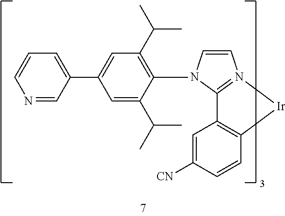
C1=CN(C2=C(C(C)C)C=C(C3=CC=CN=C3)C=C2C(C)C)C2=N1[Ir]C1=C2C=C([CN])C=C1
